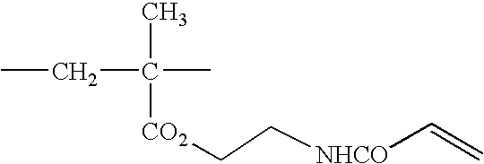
CC(C)(CC)[CO2]CC[NHCO]C=C
